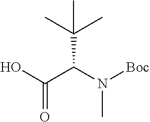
OC(C(N([Boc])C)C(C)(C)C)=O
